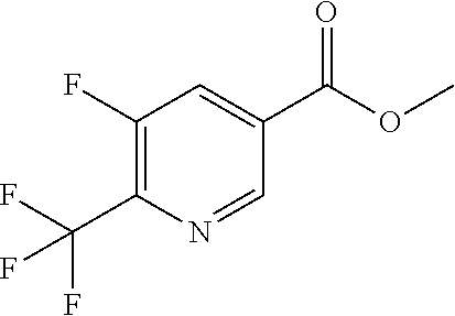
C1(F)=C(C(F)(F)F)N=CC(C(OC)=O)=C1
